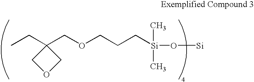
C(C1(COCCC[Si](O[Si])(C)C)COC1)C
